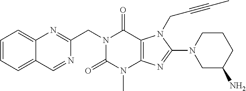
C12=CC=CC=C1N=C(CN1C(=O)N(C)C3=C(C1=O)N(CC#CC)C(N1CC(N)CCC1)=N3)N=C2
